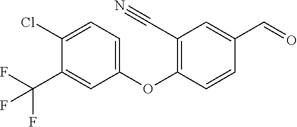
C1(C#N)=C(OC2=CC=C(Cl)C(C(F)(F)F)=C2)C=CC(C=O)=C1
